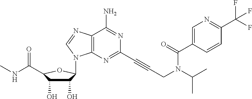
C12=C(N=C(C#CCN(C(C)C)C(C3=CN=C(C(F)(F)F)C=C3)=O)N=C1N)N(C1C(O)C(O)C(C(=O)NC)O1)C=N2
